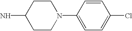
C1CN(C2=CC=C(Cl)C=C2)CCC1N
